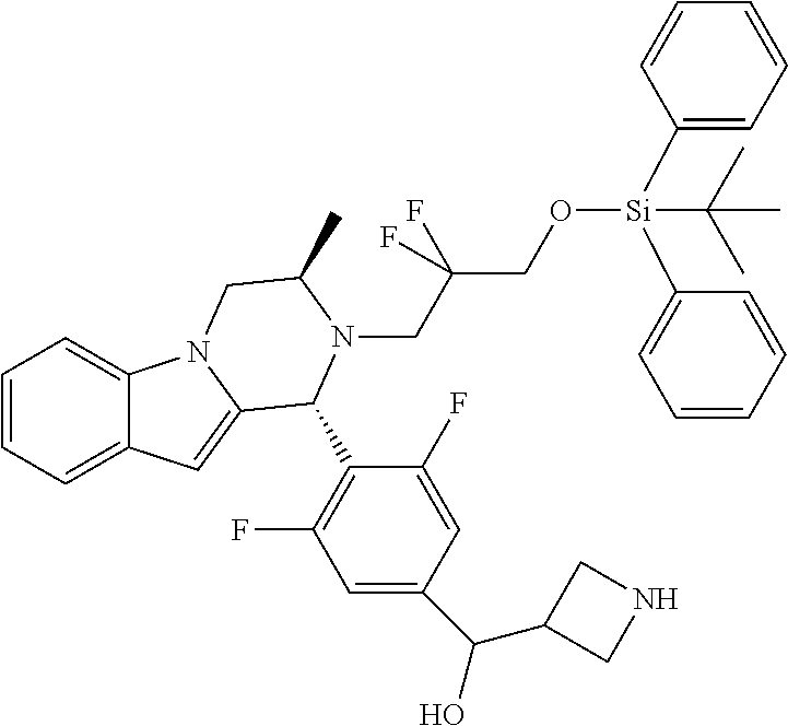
C1=CC=C2C(=C1)N1C(=C2)C(C2=C(F)C=C(C(C3CNC3)O)C=C2F)N(CC(F)(CO[Si](C2=CC=CC=C2)(C2=CC=CC=C2)C(C)(C)C)F)C(C)C1
